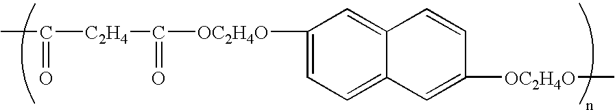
CC(=O)[C2H4]C(=O)[OC2H4O]C1=CC=C2C(=C1)C=CC([OC2H4O]C)=C2
